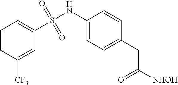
C1(S(NC2=CC=C(CC([NHOH])=O)C=C2)(=O)=O)=CC=CC([CF3])=C1
